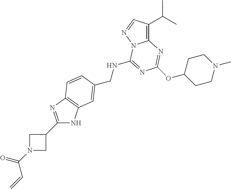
C(NC1=NC(OC2CCN(C)CC2)=NC2=C(C(C)C)C=NN21)C1=CC2=C(N=C(C3CN(C(=O)C=C)C3)N2)C=C1
